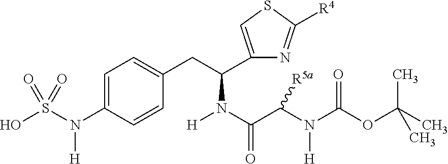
C1=C(N(S(O)(=O)=O)[H])C=CC(CC(C2=CSC([R4])=N2)N(C(=O)C(N(C(=O)OC(C)(C)C)[H])[R5a])[H])=C1
